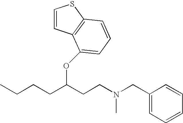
N(CCC(CCCC)OC1=CC=CC2=C1C=CS2)(CC1=CC=CC=C1)C
